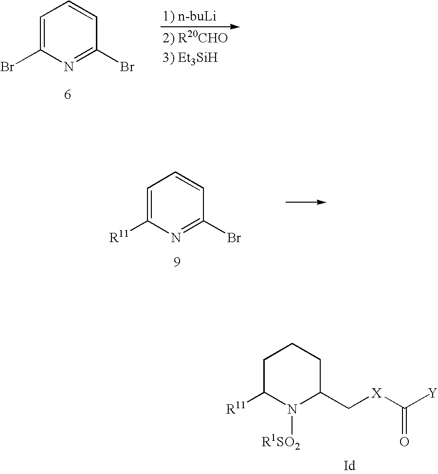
C1=C(Br)N=C(Br)C=C1.C1=C([R11])N=C(Br)C=C1.C1C([R11])N([R1SO2])C(C[X]C([Y])=O)CC1
